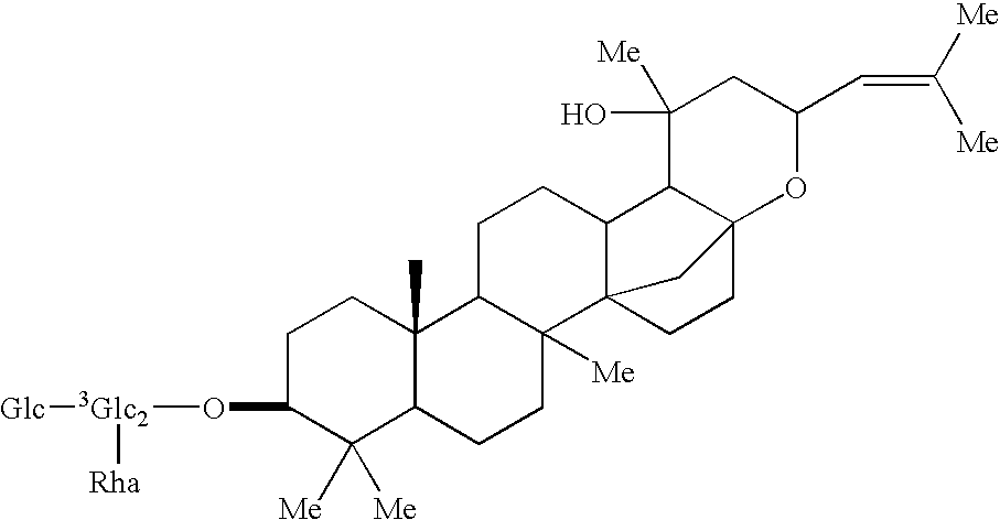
C1C(O[3Glc2]([Rha])[Glc])C([Me])([Me])C2C(C)(C1)C1C([Me])(CC2)C23C(CC1)C1C(O)([Me])CC(C=C([Me])[Me])OC1(CC2)C3
